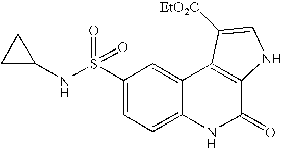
N(S(C1=CC=C2C(=C1)C1=C(C(=O)N2)NC=C1[EtO2C])(=O)=O)C1CC1
